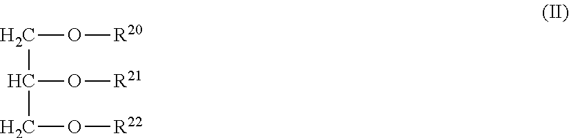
C(O[R20])C(O[R21])CO[R22]
